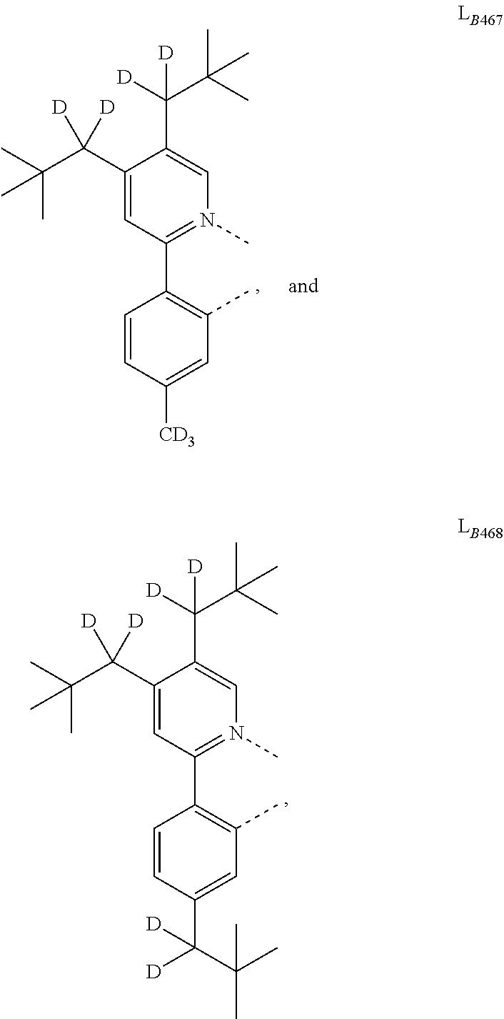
C1(C(C(C)(C)C)([D])[D])=CC(C2=C(C)C=C(C([D])(C(C)(C)C)[D])C=C2)=N(C)C=C1C([D])(C(C)(C)C)[D].C1(C(C(C)(C)C)([D])[D])=CC(C2=C(C)C=C([CD3])C=C2)=N(C)C=C1C([D])(C(C)(C)C)[D]
